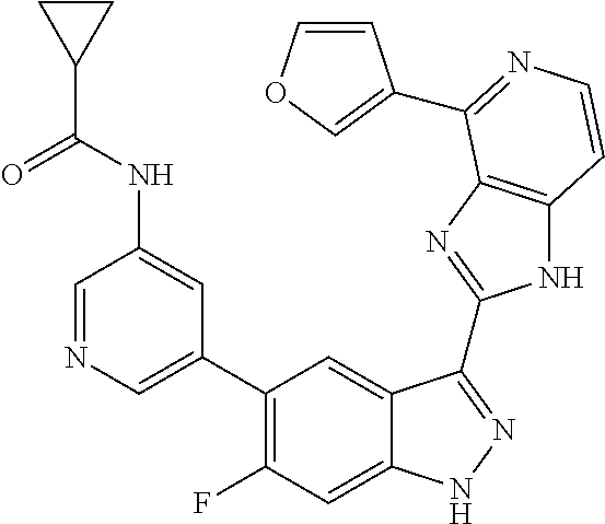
C1=C(C2=C(F)C=C3C(=C2)C(C2=NC4=C(N2)C=CN=C4C2=COC=C2)=NN3)C=C(NC(C2CC2)=O)C=N1
